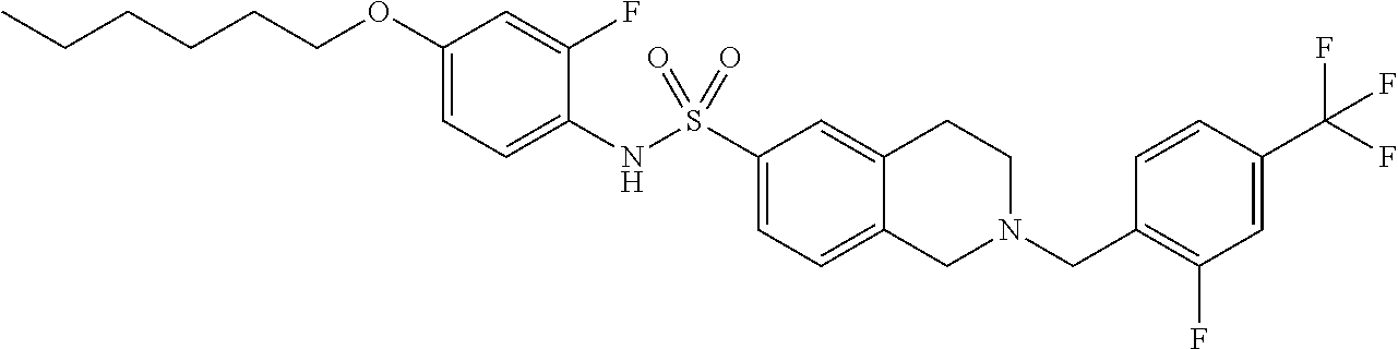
C1(OCCCCCC)=CC=C(NS(C2=CC=C3C(=C2)CCN(CC2=C(F)C=C(C(F)(F)F)C=C2)C3)(=O)=O)C(F)=C1
